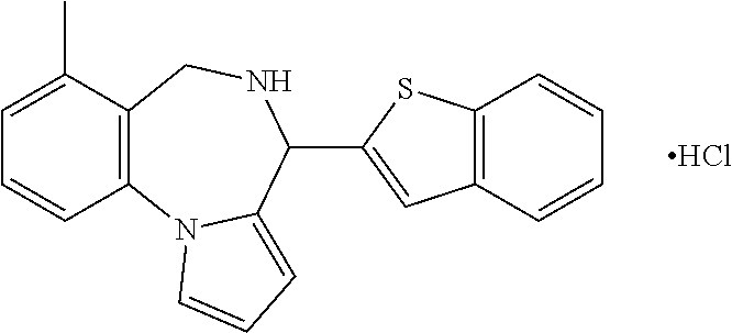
C12=C(C(C)=CC=C1)CNC(C1=CC3=C(S1)C=CC=C3)C1=CC=CN21.Cl
